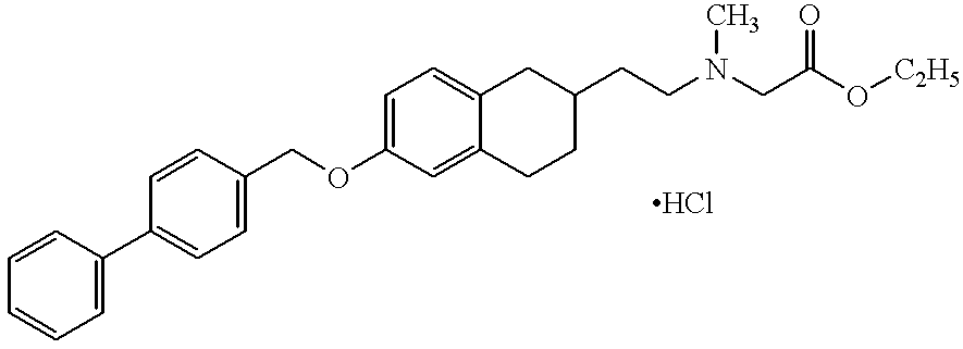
C1=CC=CC=C1C1=CC=C(COC2=CC=C3C(=C2)CCC(CCN(CC(O[C2H5])=O)C)C3)C=C1
